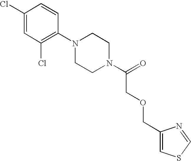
C1(Cl)=CC(Cl)=C(N2CCN(C(=O)COCC3=CSC=N3)CC2)C=C1
